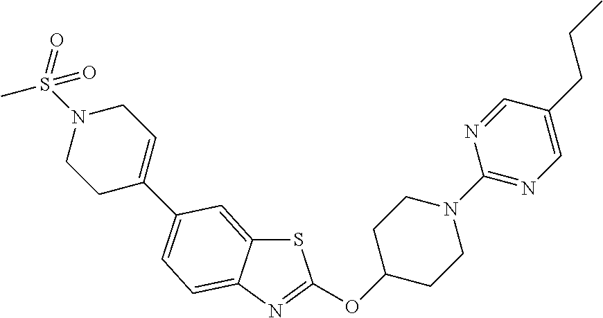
S1C2=CC(C3=CCN(S(C)(=O)=O)CC3)=CC=C2N=C1OC1CCN(C2=NC=C(CCC)C=N2)CC1
